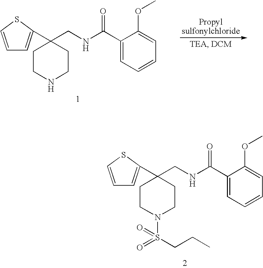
C1CNCCC1(CNC(C1=CC=CC=C1OC)=O)C1=CC=CS1.C1CN(S(=O)(CCC)=O)CCC1(CNC(C1=CC=CC=C1OC)=O)C1=CC=CS1
